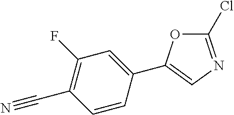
C1(Cl)=NC=C(C2=CC(F)=C(C#N)C=C2)O1
